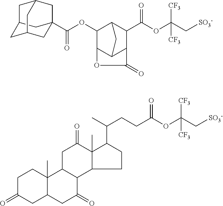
C1(C(OC(C[SO3-])([CF3])[CF3])=O)C2C3C(C(OC(=O)C45CC6CC(C4)CC(C5)C6)C1C3)OC2=O.C(C(OC(C[SO3-])([CF3])[CF3])=O)CC(C)C1C2(C)C(CC1)C1C(CC2=O)C2(C)C(CC1=O)CC(=O)CC2
